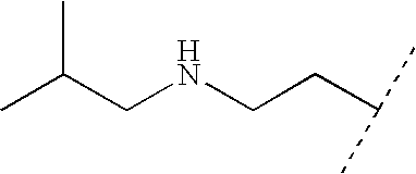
C(CNCCC(C)C)(C)C
